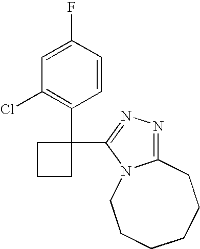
C1(F)=CC(Cl)=C(C2(C3=NN=C4N3CCCCCC4)CCC2)C=C1
